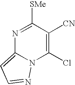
N1=C([SMe])C([CN])=C(Cl)N2C1=CC=N2
